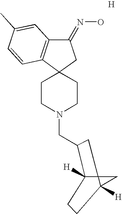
C12(CC(=NO)C3=C1C=CC(C)=C3)CCN(CC1C3([H])C4(C([H])(CC3)C4)C1)CC2.[H]
